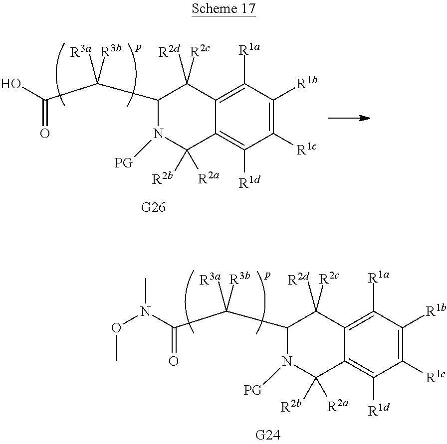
N1([PG])C([R2a])([R2b])C2=C([R1d])C([R1c])=C([R1b])C([R1a])=C2C([R2d])([R2c])C1C(C(N(OC)C)=O)([R3a])[R3b].N1([PG])C([R2a])([R2b])C2=C([R1d])C([R1c])=C([R1b])C([R1a])=C2C([R2d])([R2c])C1C(C(O)=O)([R3a])[R3b]
